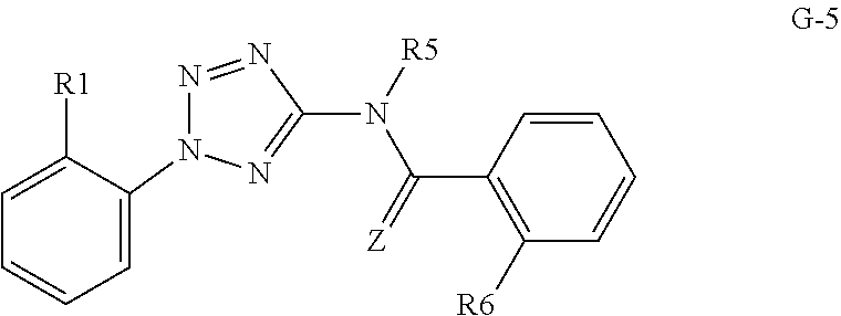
N1=NC(N([R5])C(C2=C([R6])C=CC=C2)=[Z])=NN1C1=CC=CC=C1[R1]
